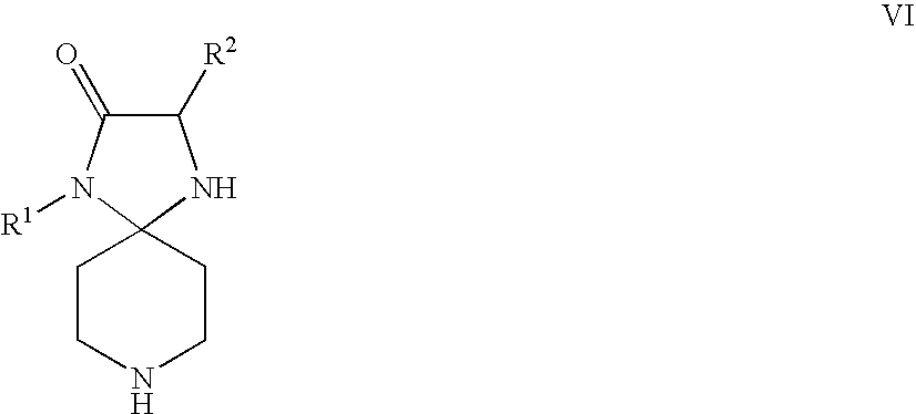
C1CNCCC12N([R1])C(=O)C([R2])N2
